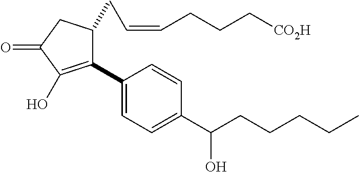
C1(C2=CC=C(C(CCCCC)O)C=C2)=C(O)C(=O)CC1CC=CCCC[CO2H]
